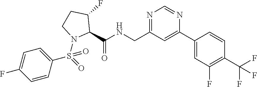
N1=C(CNC(C2C(F)CCN2S(C2=CC=C(F)C=C2)(=O)=O)=O)C=C(C2=CC(F)=C(C(F)(F)F)C=C2)N=C1
